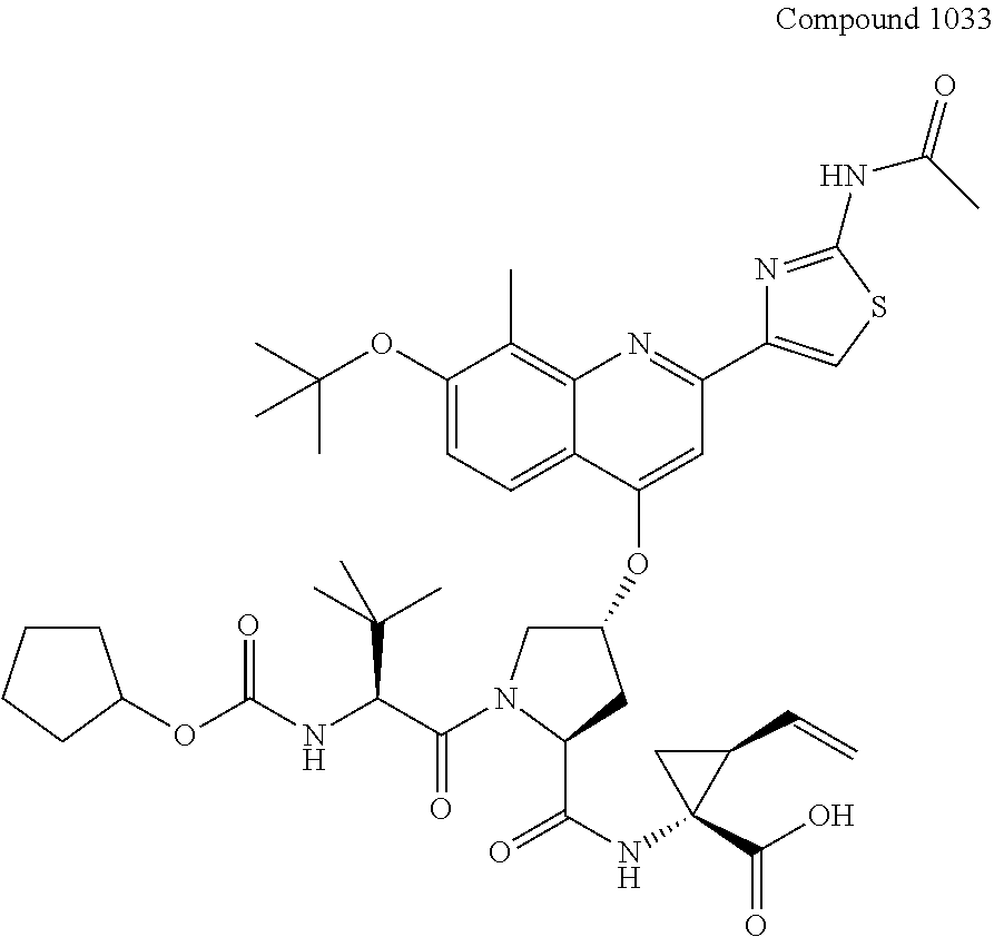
O(C(NC(C(=O)N1CC(OC2=CC(C3=CSC(NC(=O)C)=N3)=NC3=C(C)C(OC(C)(C)C)=CC=C23)CC1C(NC1(C(O)=O)C(C=C)C1)=O)C(C)(C)C)=O)C1CCCC1
